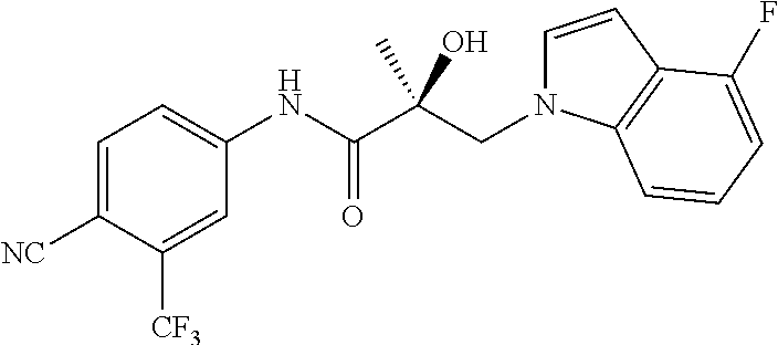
C1=C([NC])C([CF3])=CC(NC(C(CN2C=CC3=C2C=CC=C3F)(C)O)=O)=C1
